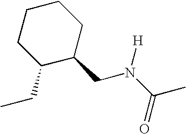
C1(CN(C(C)=O)[H])CCCCC1CC
